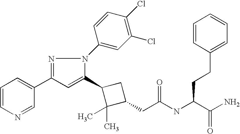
C1(C2=CC(C3=CC=CN=C3)=NN2C2=CC(Cl)=C(Cl)C=C2)C(C)(C)C(CC(=O)NC(CCC2=CC=CC=C2)C(N)=O)C1
